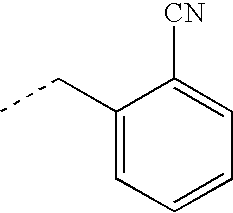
C1(CC)=CC=CC=C1[CN]
